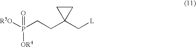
[R5O]P(CCC1(C[L])CC1)(=O)[OR4]
